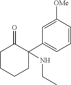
N(CC)C1(C2=CC=CC([OMe])=C2)CCCCC1=O
